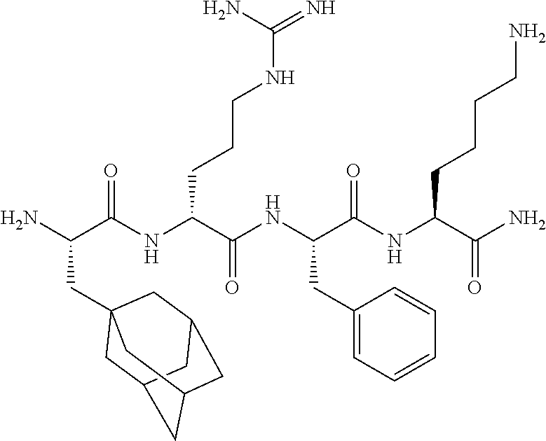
NC(C(NC(C(NC(C(NC(C(N)=O)CCCCN)=O)CC1=CC=CC=C1)=O)CCCNC(=N)N)=O)CC12CC3CC(CC(C1)C3)C2
